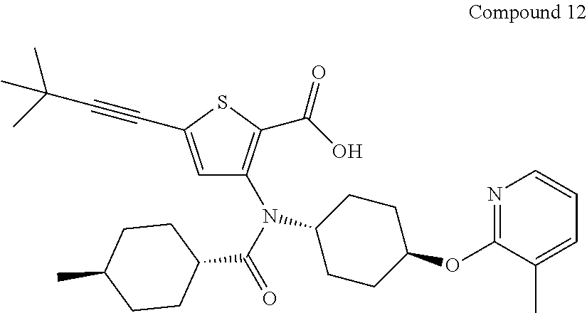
C1=C(C#CC(C)(C)C)SC(C(O)=O)=C1N(C1CCC(OC2=NC=CC=C2C)CC1)C(C1CCC(C)CC1)=O
